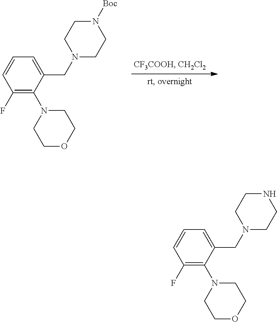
C1(CN2CCN([Boc])CC2)=CC=CC(F)=C1N1CCOCC1.C1(CN2CCNCC2)=CC=CC(F)=C1N1CCOCC1
